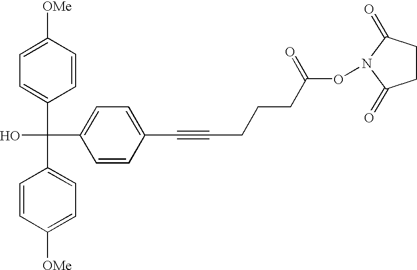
C1=CC([OMe])=CC=C1C(C1=CC=C([OMe])C=C1)(O)C1=CC=C(C#CCCCC(ON2C(=O)CCC2=O)=O)C=C1
